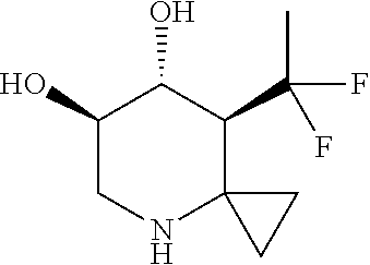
C1(O)CNC2(C(C(C)(F)F)C1O)CC2
